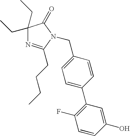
C1(CC)(CC)N=C(CCCC)N(CC2=CC=C(C3=C(F)C=CC(O)=C3)C=C2)C1=O
